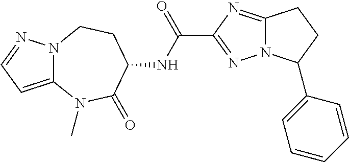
C12=CC=NN1CCC(NC(C1=NN3C(=N1)CCC3C1=CC=CC=C1)=O)C(=O)N2C
